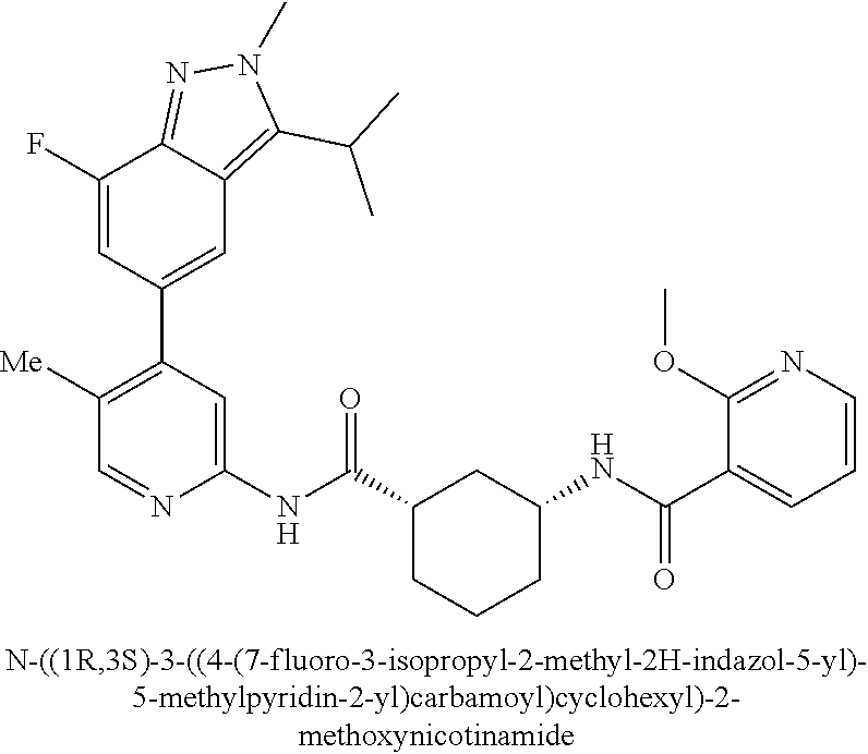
C1(F)=CC(C2=C([Me])C=NC(NC(C3CCCC(NC(=O)C4=CC=CN=C4OC)C3)=O)=C2)=CC2=C(C(C)C)N(C)N=C12
